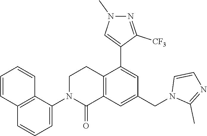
C12=C(C=C(CN3C(C)=NC=C3)C=C1C1=CN(C)N=C1[CF3])C(=O)N(C1=CC=CC3=C1C=CC=C3)CC2
